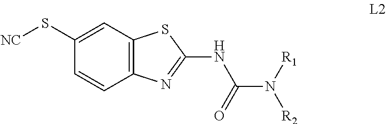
C1=C(S[NC])C=CC2=C1SC(NC(N([R1])[R2])=O)=N2
